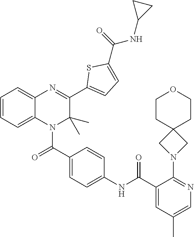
C1=CC=C2C(=C1)N=C(C1=CC=C(C(=O)NC3CC3)S1)C(C)(C)N2C(C1=CC=C(NC(C2=CC(C)=CN=C2N2CC3(C2)CCOCC3)=O)C=C1)=O
